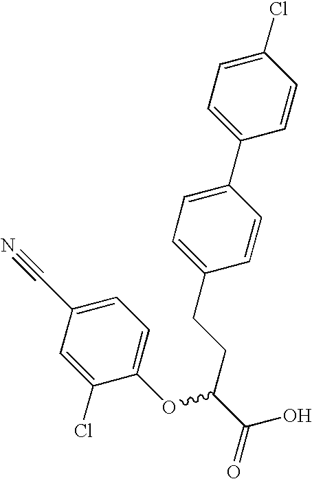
C1(Cl)=CC=C(C2=CC=C(CCC(C(O)=O)OC3=CC=C(C#N)C=C3Cl)C=C2)C=C1
